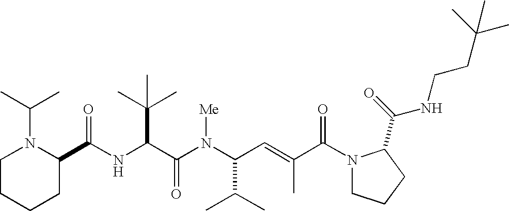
N(C(C(N(C(C(C)C)C=C(C)C(N1CCCC1C(=O)NCCC(C)(C)C)=O)[Me])=O)C(C)(C)C)C(C1N(C(C)C)CCCC1)=O
